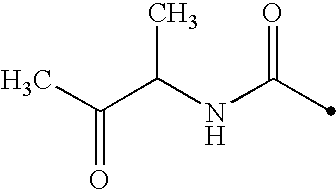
C(C(NC(=O)C)C)(C)=O
